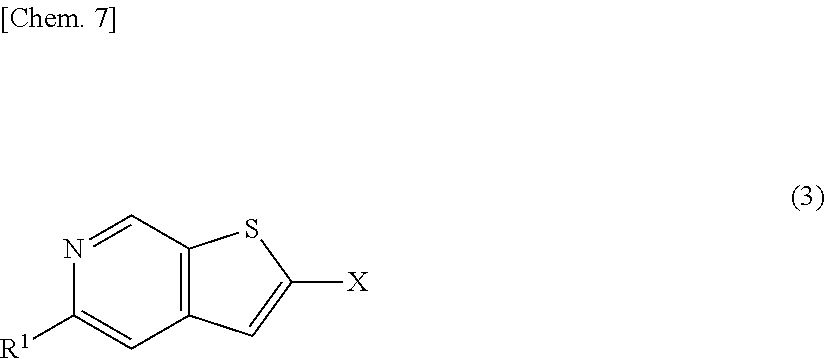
N1=CC2=C(C=C1[R1])C=C([X])S2
